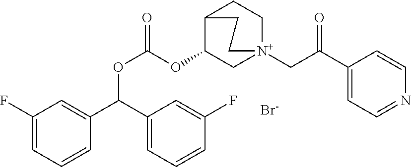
C1(F)=CC=CC(C(C2=CC=CC(F)=C2)OC(=O)OC2C[N+]3(CC(C4=CC=NC=C4)=O)CCC2CC3)=C1.[Br-]
